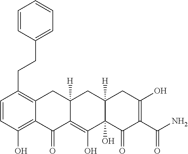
C1=CC(O)=C2C(=C1CCC1=CC=CC=C1)CC1([H])C(=C(O)C3(O)C([H])(C1)CC(O)=C(C(N)=O)C3=O)C2=O
